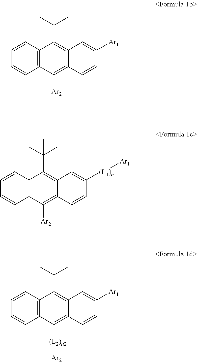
C1=CC=CC2=C1C(C(C)(C)C)=C1C=C([Ar1])C=CC1=C2[Ar2].C1=CC=CC2=C1C(C(C)(C)C)=C1C=C([(L1)n1][Ar1])C=CC1=C2[Ar2].C1=CC=CC2=C1C(C(C)(C)C)=C1C=C([Ar1])C=CC1=C2[(L2)n2][Ar2]
